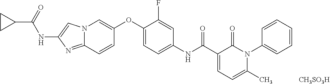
N12C(=NC(NC(C3CC3)=O)=C1)C=CC(OC1=CC=C(NC(=O)C3=CC=C(C)N(C4=CC=CC=C4)C3=O)C=C1F)=C2.[CH3SO3H]
